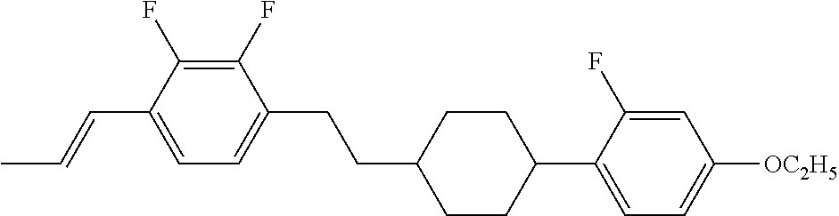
C1(F)=C(F)C(C=CC)=CC=C1CCC1CCC(C2=CC=C([OC2H5])C=C2F)CC1
